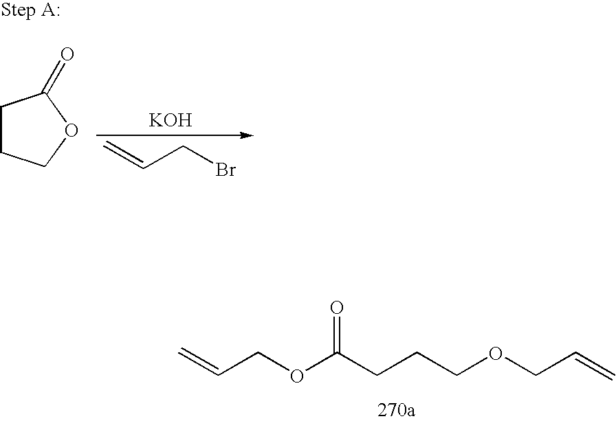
C=CCBr.[KOH].C1CCOC1=O.C=CCOC(CCCOCC=C)=O
